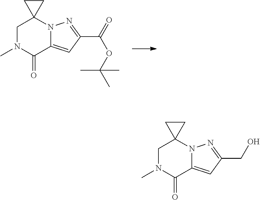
C12=CC(C(OC(C)(C)C)=O)=NN1C1(CN(C)C2=O)CC1.C12=CC(CO)=NN1C1(CN(C)C2=O)CC1
